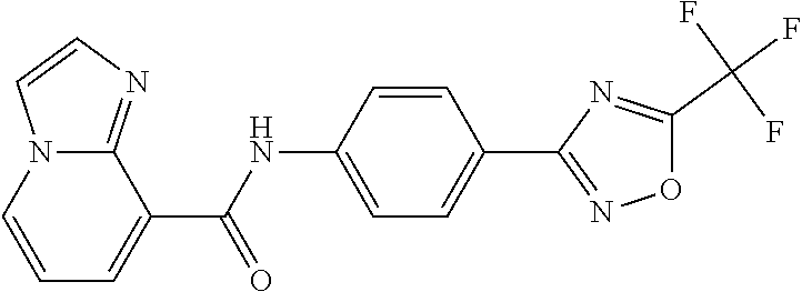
C1(C(NC2=CC=C(C3=NOC(C(F)(F)F)=N3)C=C2)=O)=CC=CN2C1=NC=C2
